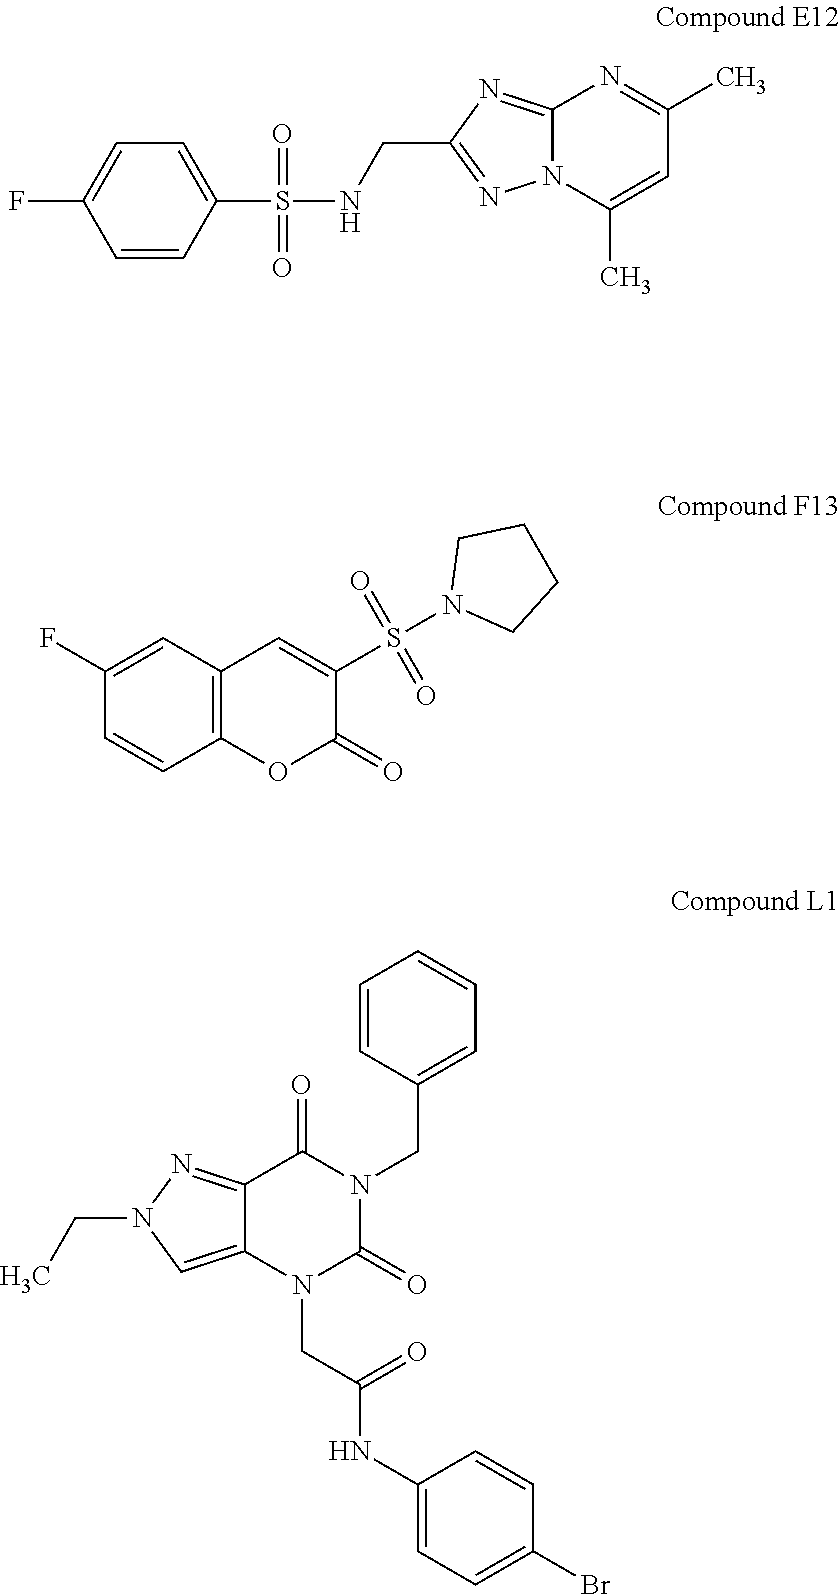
C1=CC(S(=O)(=O)NCC2=NN3C(=N2)N=C(C)C=C3C)=CC=C1F.C12=C(C=C(F)C=C1)C=C(S(=O)(=O)N1CCCC1)C(=O)O2.CCN1C=C2C(=N1)C(=O)N(CC1=CC=CC=C1)C(=O)N2CC(=O)NC1=CC=C(Br)C=C1
